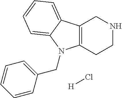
C12=C(CCNC1)N(CC1=CC=CC=C1)C1=CC=CC=C21.[H]Cl
